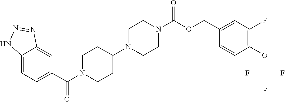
C12=CC=C(C(=O)N3CCC(N4CCN(C(=O)OCC5=CC(F)=C(OC(F)(F)F)C=C5)CC4)CC3)C=C1N=NN2
